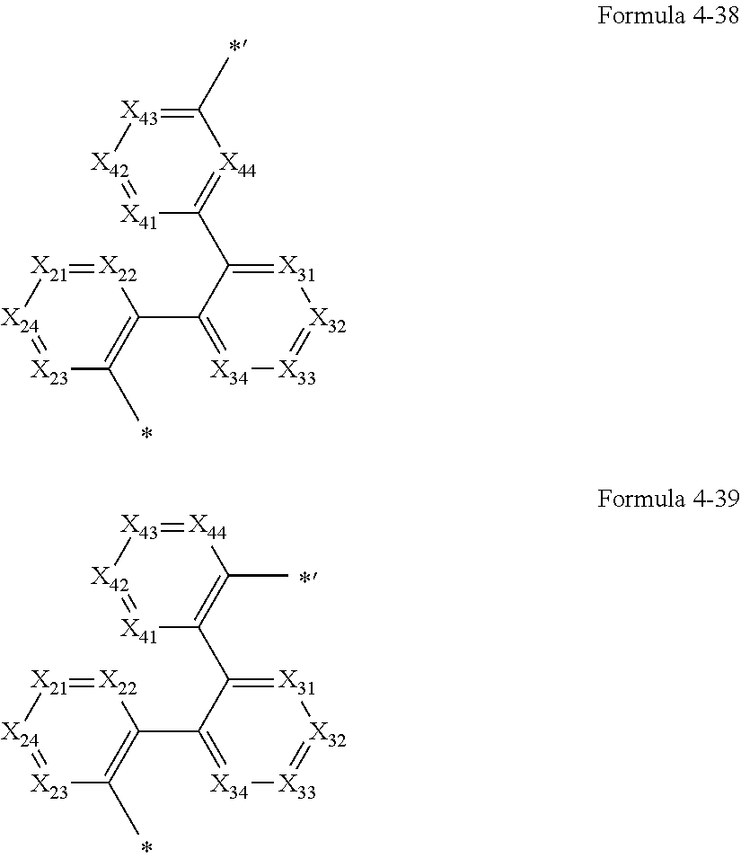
C1(C2=[X34][X33]=[X32][X31]=C2C2=[X44]C(C)=[X43][X42]=[X41]2)=C(C)[X23]=[X24][X21]=[X22]1.C1(C2=[X34][X33]=[X32][X31]=C2C2=C(C)[X44]=[X43][X42]=[X41]2)=C(C)[X23]=[X24][X21]=[X22]1
